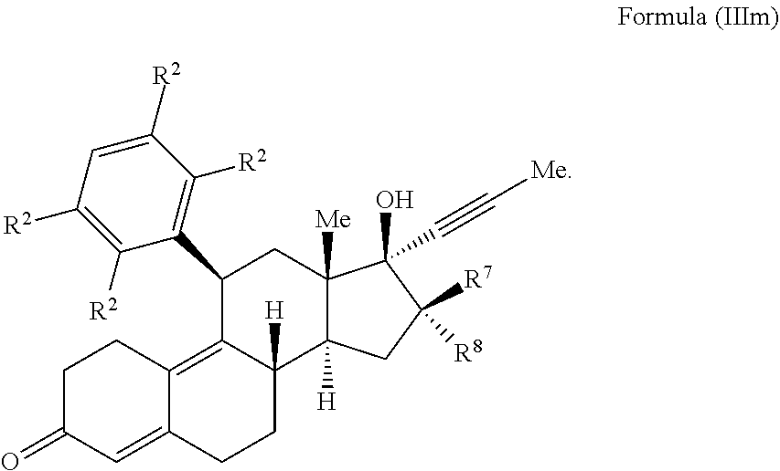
C1(C2=C([R2])C([R2])=CC([R2])=C2[R2])C2=C3C(=CC(=O)CC3)CCC2([H])C2([H])C([Me])(C1)C(O)(C#C[Me])C([R8])([R7])C2
